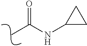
C(C)(NC1CC1)=O
